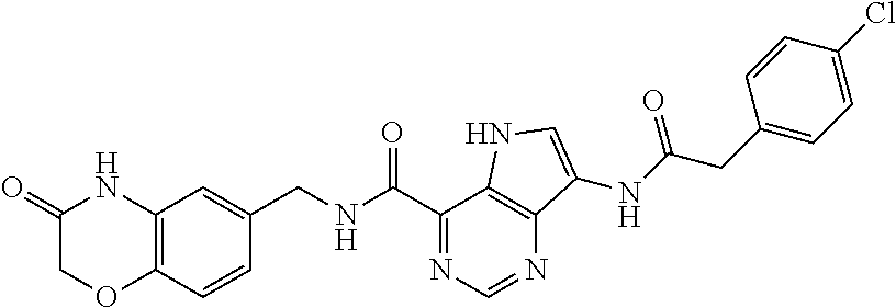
O=C1COC2=C(N1)C=C(CNC(C1=NC=NC3=C1NC=C3NC(=O)CC1=CC=C(Cl)C=C1)=O)C=C2
